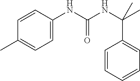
C1(C)=CC=C(NC(NC(C)(C2=CC=CC=C2)C)=O)C=C1
